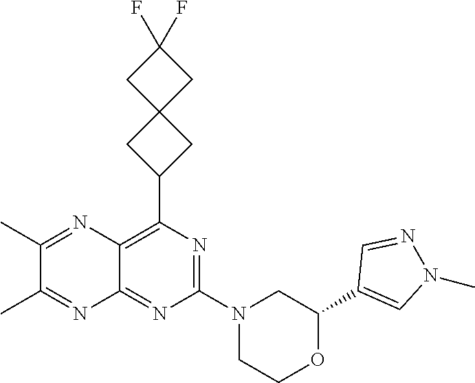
C1(C2=CN(C)N=C2)OCCN(C2=NC(C3CC4(C3)CC(F)(F)C4)=C3C(=N2)N=C(C)C(C)=N3)C1
